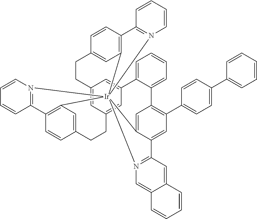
C12=CC3=CC(=C1)C1=CC=CC=C1C1=C(C4=CC=C(C5=CC=CC=C5)C=C4)C=C4C(=C1)[Ir]15(C6=C(C=CC(=C6)CC3)C3=N1C=CC=C3)(C1=C(C=CC(=C1)CC2)C1=N5C=CC=C1)N1=C4C=C2C(=C1)C=CC=C2
